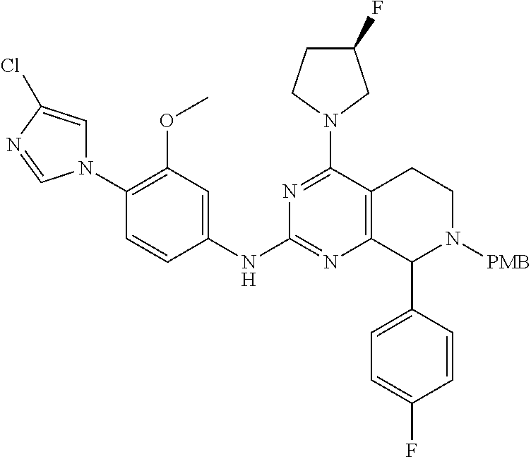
C12=C(C(C3=CC=C(F)C=C3)N([PMB])CC1)N=C(NC1=CC(OC)=C(N3C=C(Cl)N=C3)C=C1)N=C2N1CC(F)CC1
